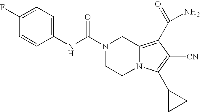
N1(C(NC2=CC=C(F)C=C2)=O)CCN2C(=C(C(N)=O)C([CN])=C2C2CC2)C1
